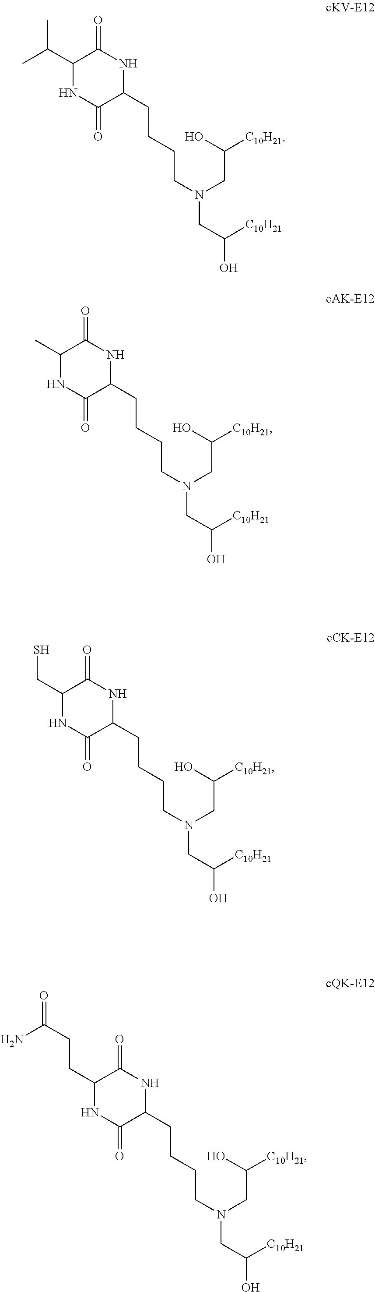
N1C(=O)C(CCCCN(CC([C10H21])O)CC(O)[C10H21])NC(=O)C1C(C)C.N1C(=O)C(CCCCN(CC([C10H21])O)CC(O)[C10H21])NC(=O)C1C.N1C(=O)C(CCCCN(CC([C10H21])O)CC(O)[C10H21])NC(=O)C1CS.N1C(=O)C(CCCCN(CC([C10H21])O)CC(O)[C10H21])NC(=O)C1CCC(=O)N
